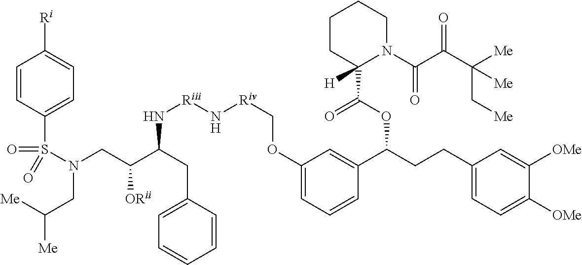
C1=CC(S(=O)(=O)N(CC(C(CC2=CC=CC=C2)N[Riii]N[Riv]COC2=CC=CC(C(CCC3=CC=C([OMe])C([OMe])=C3)OC(C3([H])N(C(C(C([Me])([Me])C[Me])=O)=O)CCCC3)=O)=C2)[ORii])CC([Me])[Me])=CC=C1[Ri]
